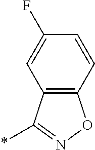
C12=C(C(*)=NO1)C=C(F)C=C2
